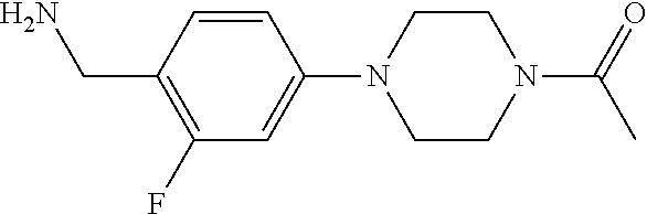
C1(CN)=C(F)C=C(N2CCN(C(=O)C)CC2)C=C1
